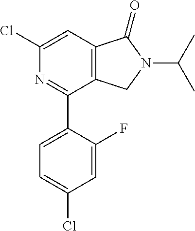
C1(C2=CC=C(Cl)C=C2F)=NC(Cl)=CC2=C1CN(C(C)C)C2=O
